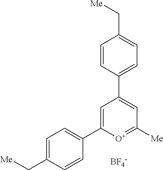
[BF4-].C1=C(C2=CC=C(C[Me])C=C2)[O+]=C([Me])C=C1C1=CC=C(C[Me])C=C1
